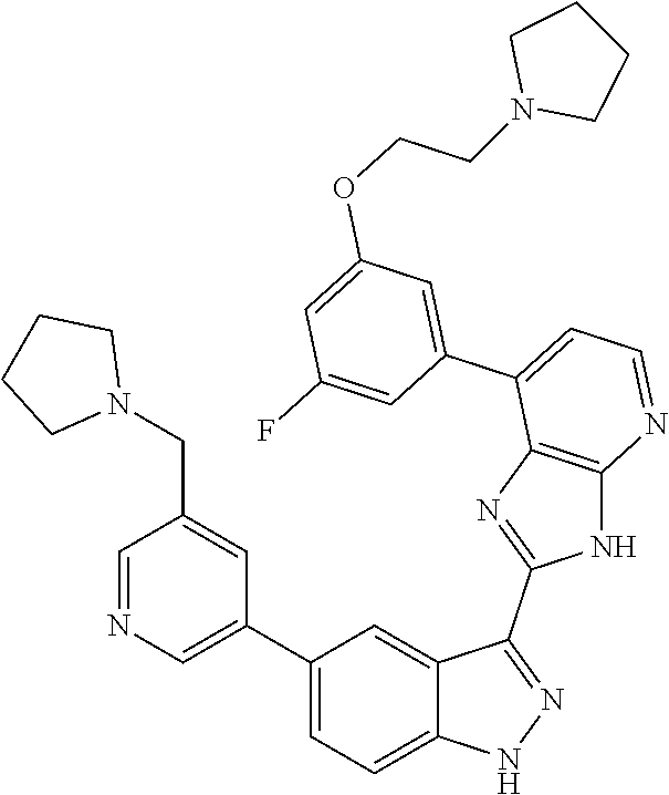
C1=NC=C(C2=CC=C3C(=C2)C(C2=NC4=C(N2)N=CC=C4C2=CC(OCCN4CCCC4)=CC(F)=C2)=NN3)C=C1CN1CCCC1
